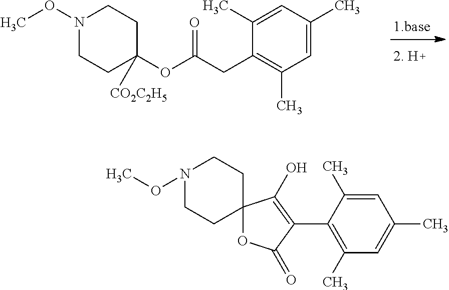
N1(OC)CCC(OC(CC2=C(C)C=C(C)C=C2C)=O)([CO2C2H5])CC1.N1(OC)CCC2(CC1)OC(=O)C(C1=C(C)C=C(C)C=C1C)=C2O
